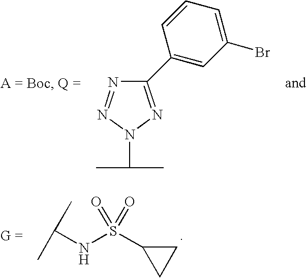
C(NS(C1CC1)(=O)=O)(C)C.N1=NN(C(C)C)N=C1C1=CC(Br)=CC=C1
